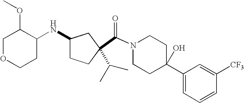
C(N1CCC(C2=CC=CC([CF3])=C2)(O)CC1)(=O)C1(C(C)C)CCC(NC2C(OC)COCC2)C1
